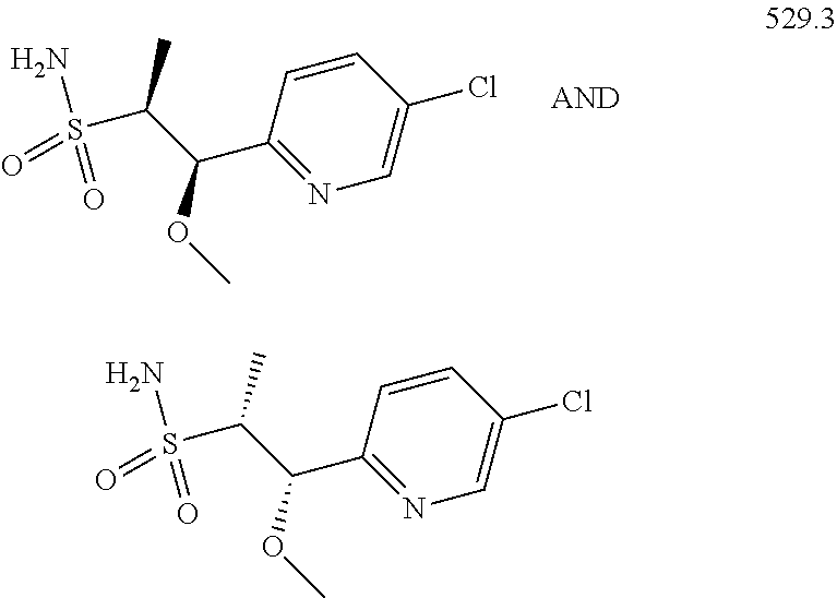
NS(C(C(C1=NC=C(Cl)C=C1)OC)C)(=O)=O.NS(C(C(C1=NC=C(Cl)C=C1)OC)C)(=O)=O
